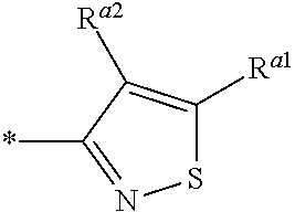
S1C([Ra1])=C([Ra2])C(*)=N1
